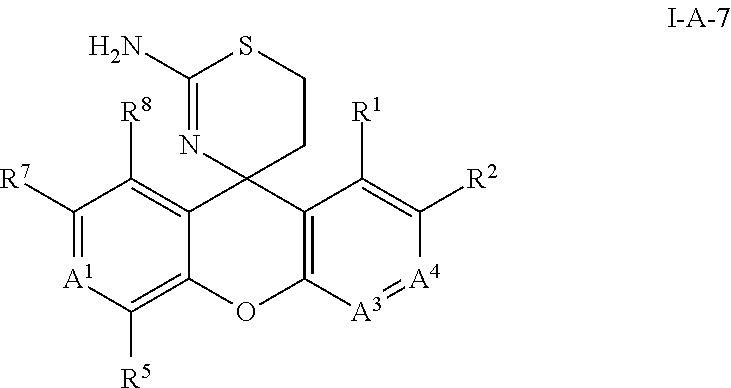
C1([R7])=[A1]C([R5])=C2C(=C1[R8])C1(C3=C(O2)[A3]=[A4]C([R2])=C3[R1])CCSC(N)=N1
